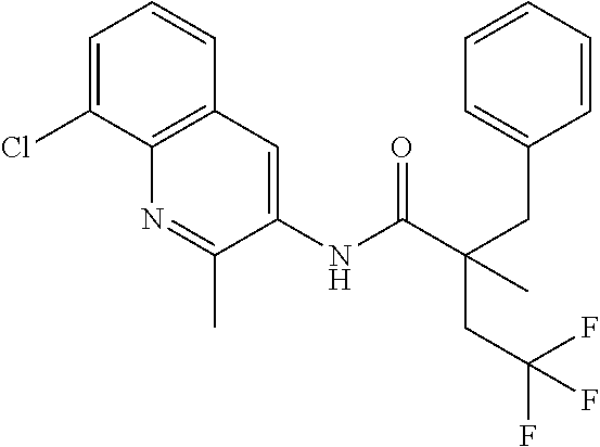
C1=C(Cl)C2=C(C=C1)C=C(NC(C(CC1=CC=CC=C1)(C)CC(F)(F)F)=O)C(C)=N2
